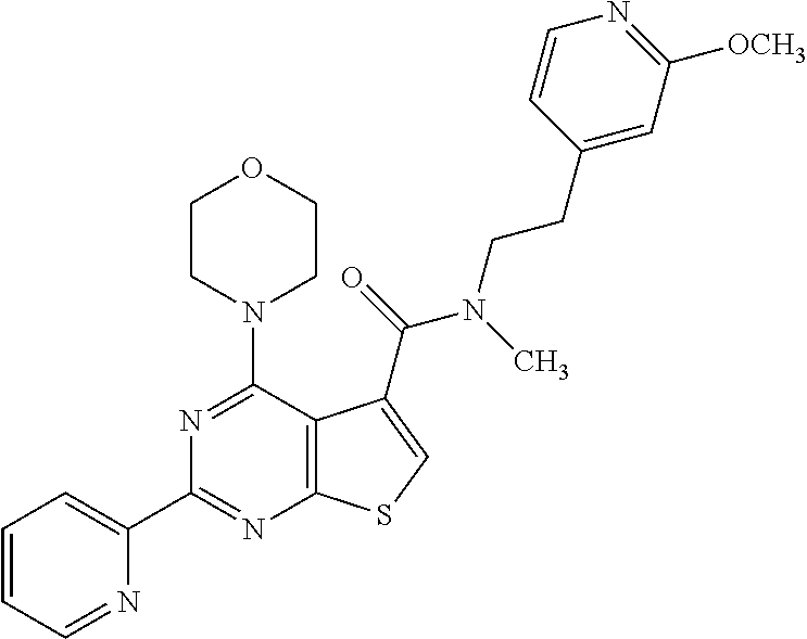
N1=C(N2CCOCC2)C2=C(N=C1C1=CC=CC=N1)SC=C2C(=O)N(C)CCC1=CC([OCH3])=NC=C1
